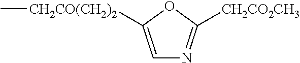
C1=C([CH2CO(CH2)2]C)OC([CH2CO2CH3])=N1
